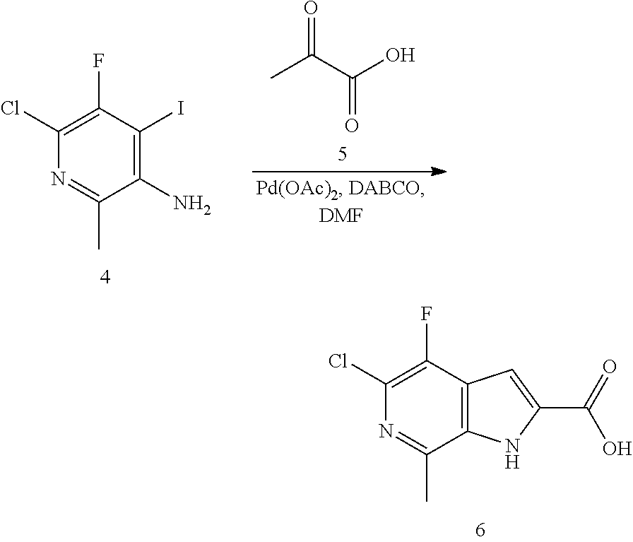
C12=C(C(F)=C(Cl)N=C1C)C=C(C(=O)O)N2.C1(N)=C(I)C(F)=C(Cl)N=C1C.CC(C(O)=O)=O
